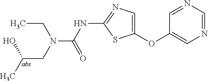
O(C1=CN=C(NC(=O)N(CC)CC(O)C)S1)C1=CN=CN=C1
